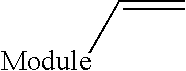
[Module]C=C
